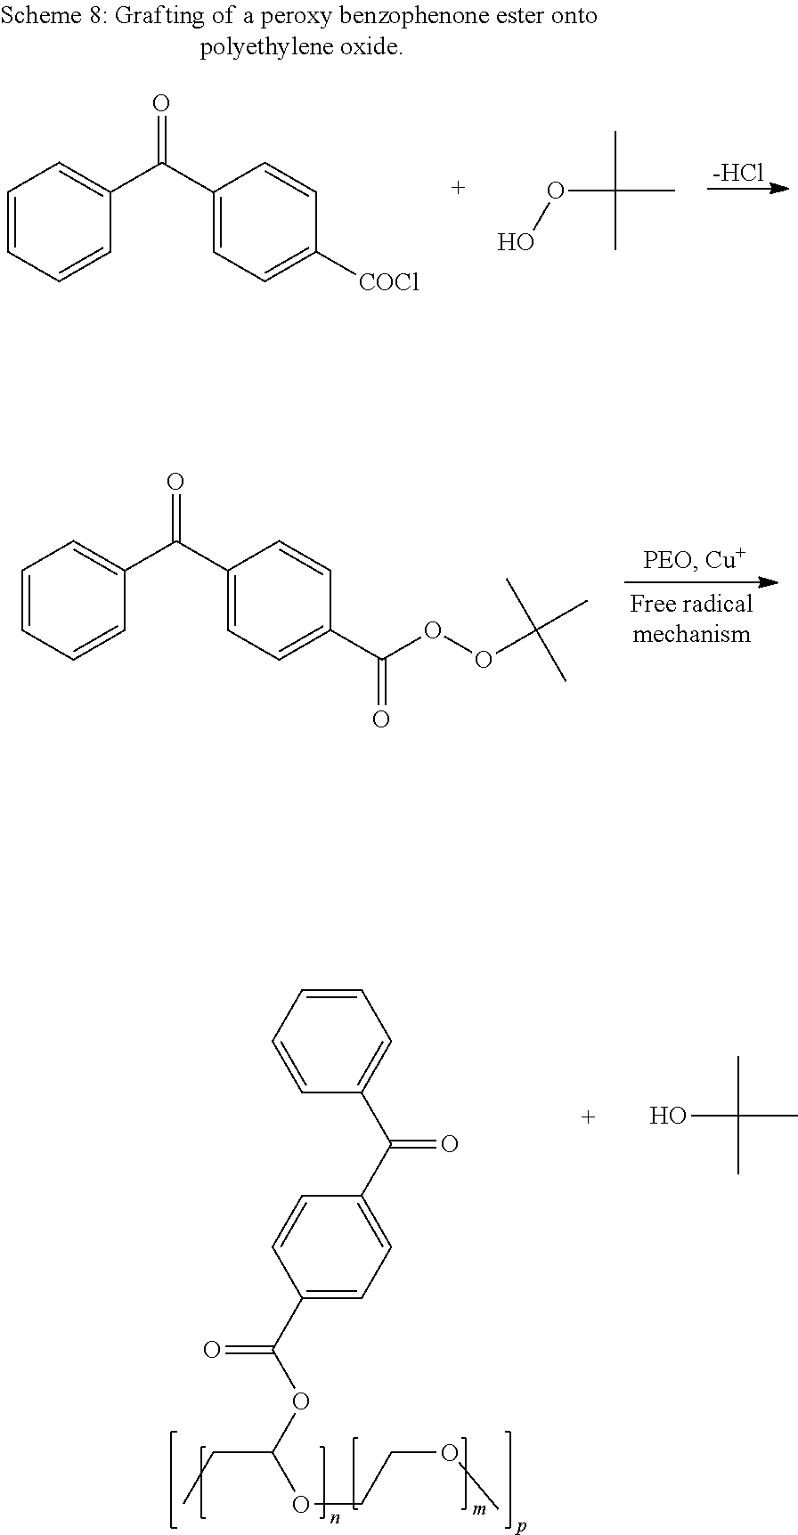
[-HCl].C1=CC=CC(C(C2=CC=C([COCl])C=C2)=O)=C1.OOC(C)(C)C.C1=CC=CC(C(C2=CC=C(C(OOC(C)(C)C)=O)C=C2)=O)=C1.C1=CC(C(C2=CC=C(C(OC(CC)OCCOC)=O)C=C2)=O)=CC=C1.OC(C)(C)C
